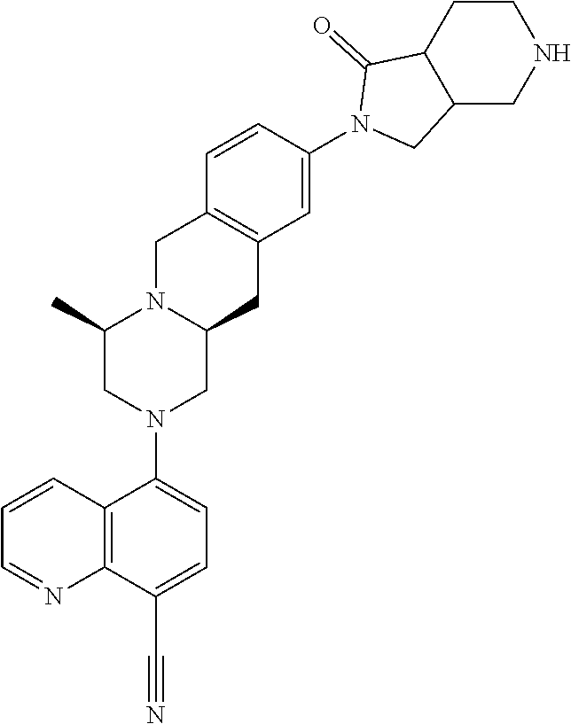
N1(C2=CC3=C(C=C2)CN2C(C3)CN(C3=CC=C(C#N)C4=C3C=CC=N4)CC2C)CC2C(C1=O)CCNC2
